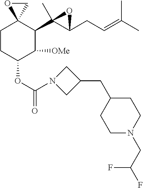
C1CC(OC(=O)N2CC(CC3CCN(CC(F)F)CC3)C2)C([OMe])C(C2(C)C(CC=C(C)C)O2)C12CO2
